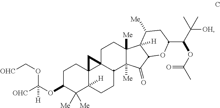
C1C(OC(OC[OHC])([OHC])[H])C([Me])([Me])C2([H])C3(C1)C1(C(CC2)C2([Me])C([Me])(CC1)C1([H])C(C2=O)OC(C(C(C)([OH])C)OC(C)=O)CC1[Me])C3
